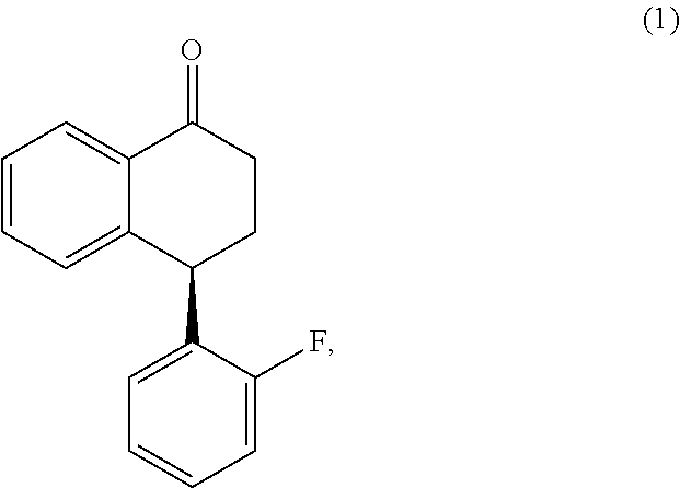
C1=CC=C2C(=C1)C(=O)CCC2C1=CC=CC=C1F
